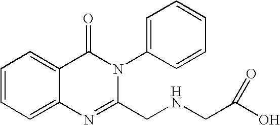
C1=CC=C2C(=C1)C(=O)N(C1=CC=CC=C1)C(CNCC(O)=O)=N2
